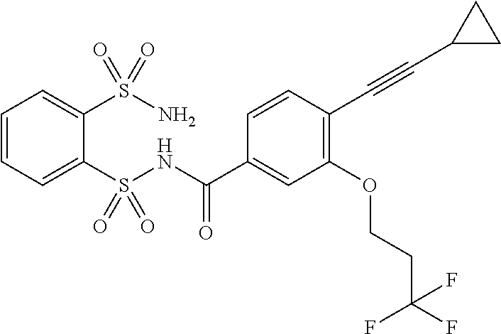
C1=CC=C(S(NC(C2=CC(OCCC(F)(F)F)=C(C#CC3CC3)C=C2)=O)(=O)=O)C(S(N)(=O)=O)=C1
